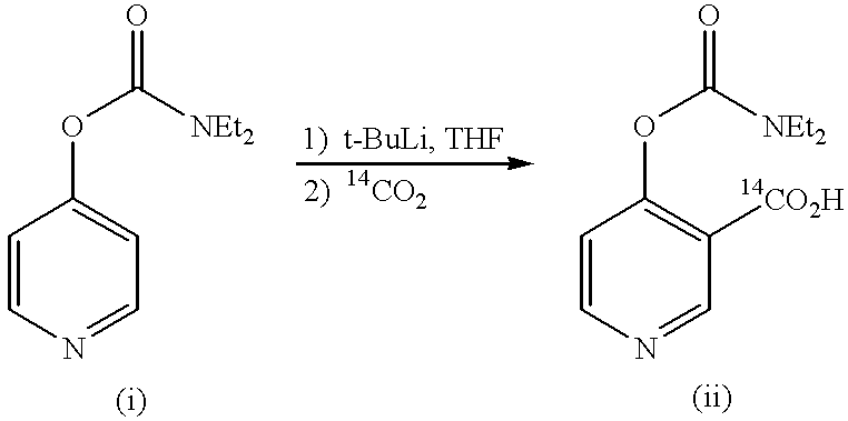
C1=CN=CC=C1OC([NEt2])=O.C1=CN=CC([14CO2H])=C1OC([NEt2])=O
